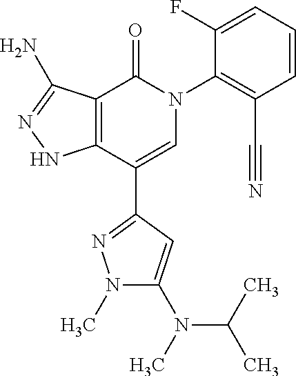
C12=C(C(C3=NN(C)C(N(C)C(C)C)=C3)=CN(C3=C(C#N)C=CC=C3F)C1=O)NN=C2N
